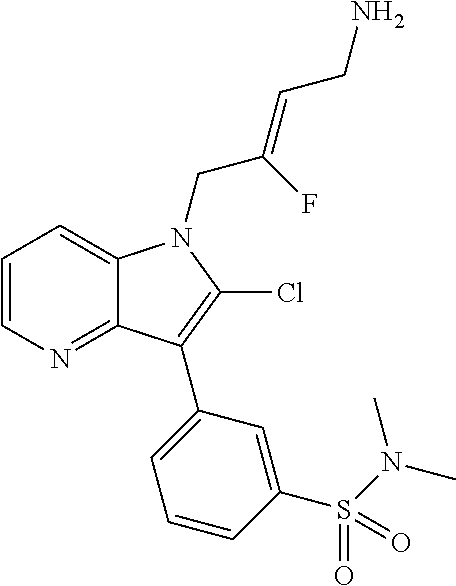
C1=CN=C2C(=C1)N(CC(=CCN)F)C(Cl)=C2C1=CC=CC(S(N(C)C)(=O)=O)=C1
